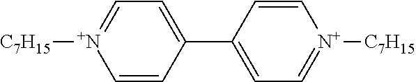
[C7H15][N+]1=CC=C(C2=CC=[N+]([C7H15])C=C2)C=C1
